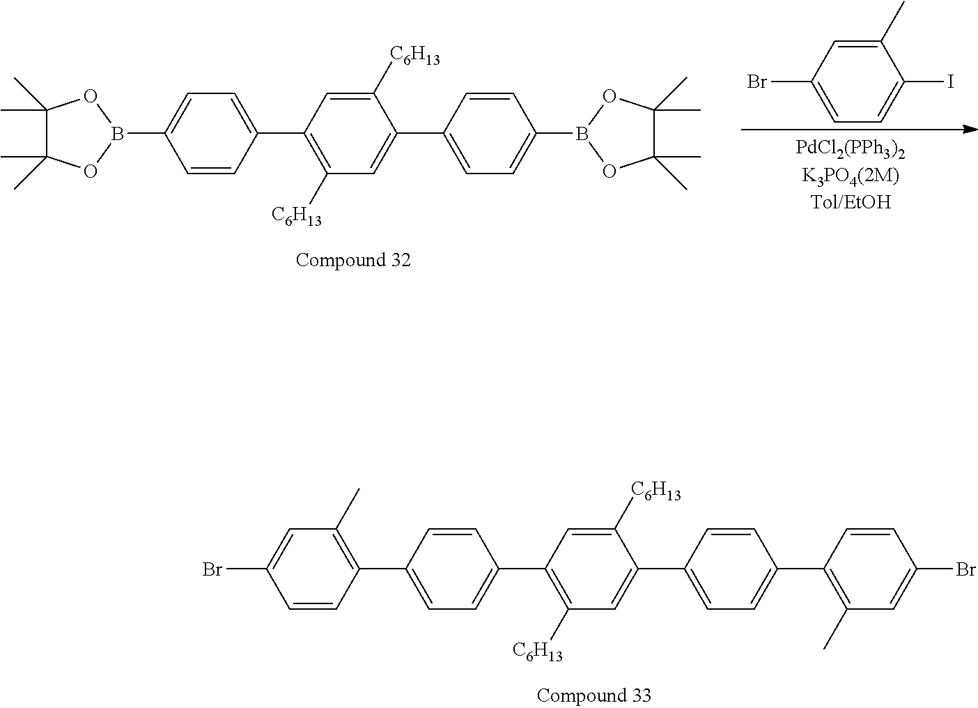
C1=CC(C2=C([C6H13])C=C(C3=CC=C(B4OC(C)(C)C(C)(C)O4)C=C3)C([C6H13])=C2)=CC=C1B1OC(C)(C)C(C)(C)O1.C1(C)=CC(Br)=CC=C1I.C1=CC(C2=C([C6H13])C=C(C3=CC=C(C4=C(C)C=C(Br)C=C4)C=C3)C([C6H13])=C2)=CC=C1C1=C(C)C=C(Br)C=C1
